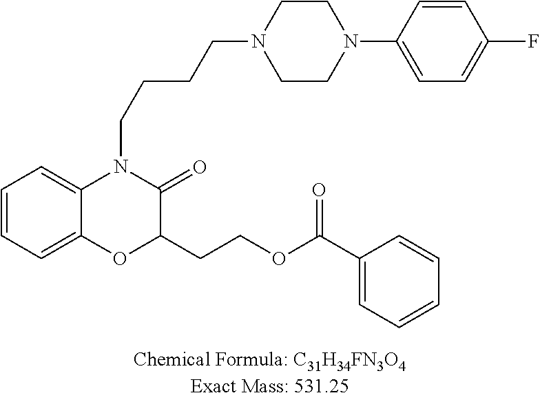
C1=CC=C2C(=C1)N(CCCCN1CCN(C3=CC=C(F)C=C3)CC1)C(=O)C(CCOC(C1=CC=CC=C1)=O)O2
